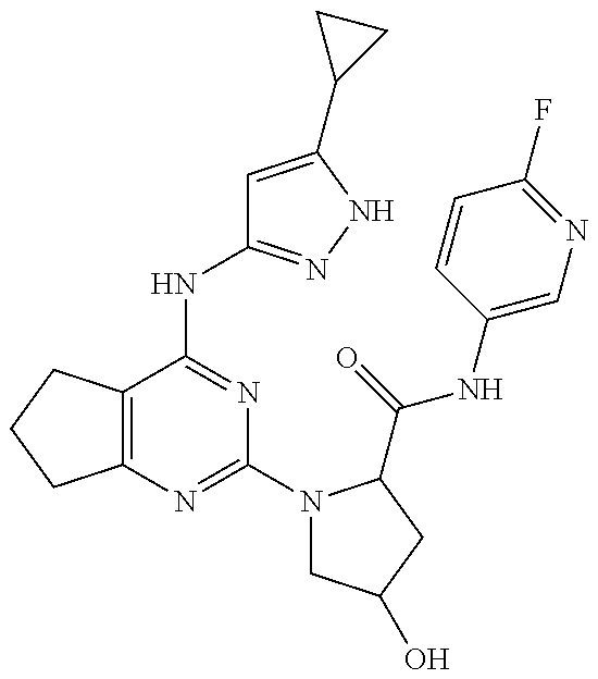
C12=C(C(NC3=NNC(C4CC4)=C3)=NC(N3CC(O)CC3C(=O)NC3=CN=C(F)C=C3)=N1)CCC2
